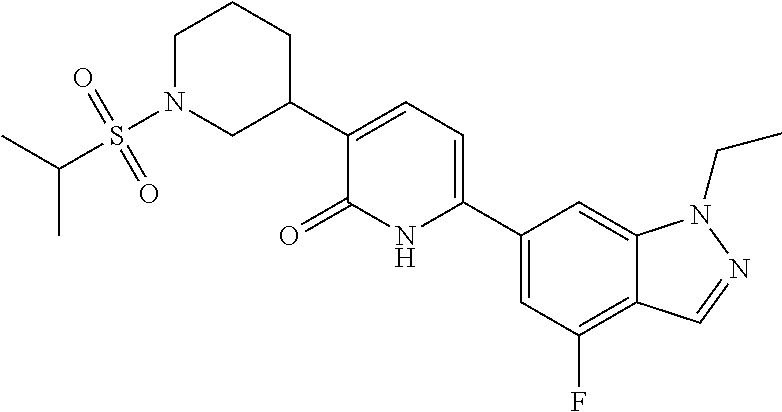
CC(S(N1CC(C2=CC=C(C3=CC(F)=C4C(=C3)N(CC)N=C4)NC2=O)CCC1)(=O)=O)C
